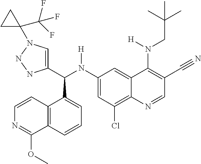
C1(N(C(C2=CN(C3(C(F)(F)F)CC3)NN2)C2=CC=CC3=C2C=CN=C3OC)[H])=CC(Cl)=C2C(=C1)C(N(CC(C)(C)C)[H])=C(C#N)C=N2
